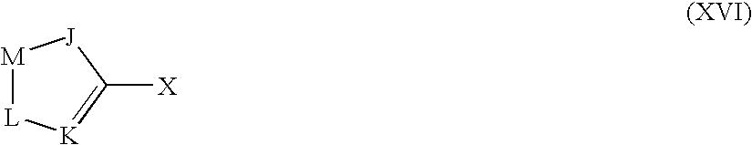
[M]1[L][K]=C([X])[J]1
